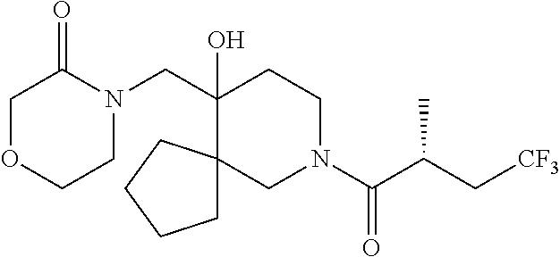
O1CCN(CC2(O)C3(CN(C(=O)C(C[CF3])C)CC2)CCCC3)C(=O)C1
